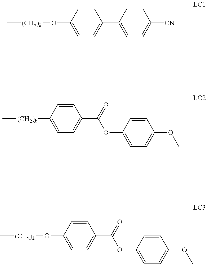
C[(CH2)k]OC1=CC=C(C2=CC=C([CN])C=C2)C=C1.C[(CH2)k]OC1=CC=C(C(=O)OC2=CC=C(OC)C=C2)C=C1.C[(CH2)k]C1=CC=C(C(=O)OC2=CC=C(OC)C=C2)C=C1
